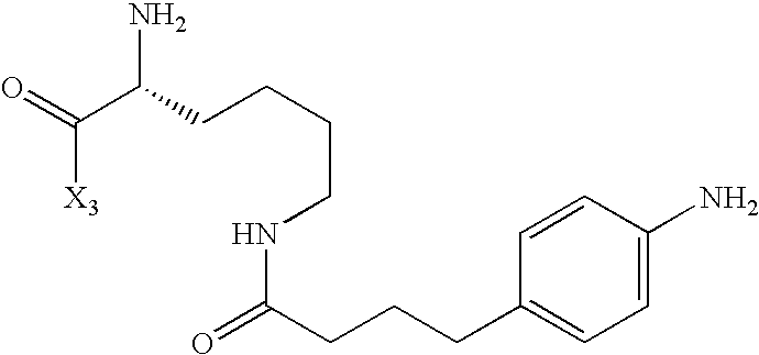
C(CNC(CCCC1=CC=C(N)C=C1)=O)CCC(C(=O)[X3])N
